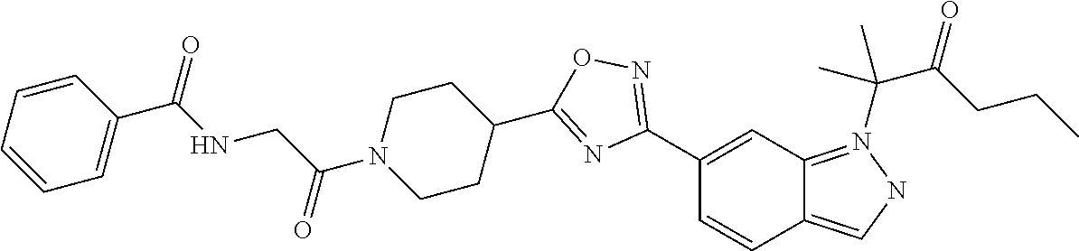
C1(C2=NOC(C3CCN(C(CNC(C4=CC=CC=C4)=O)=O)CC3)=N2)=CC2=N(C(C(=O)CCC)(C)C)NC=C2C=C1
